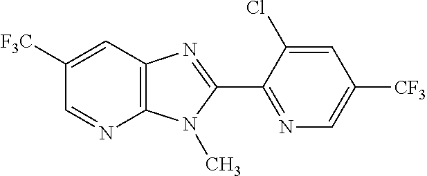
C1([F3C])=CC2=C(N=C1)N(C)C(C1=NC=C([CF3])C=C1Cl)=N2
